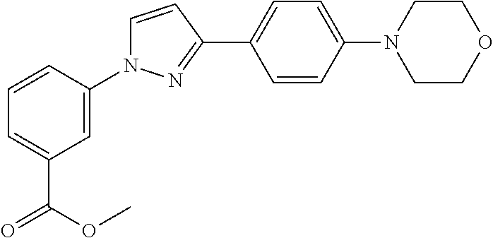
C1=C(N2CCOCC2)C=CC(C2=NN(C3=CC(C(=O)OC)=CC=C3)C=C2)=C1
